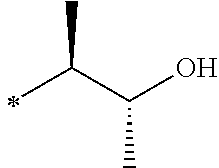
C(C)(C(O)C)C
